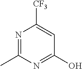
N1=C(C)N=C(O)C=C1[CF3]
